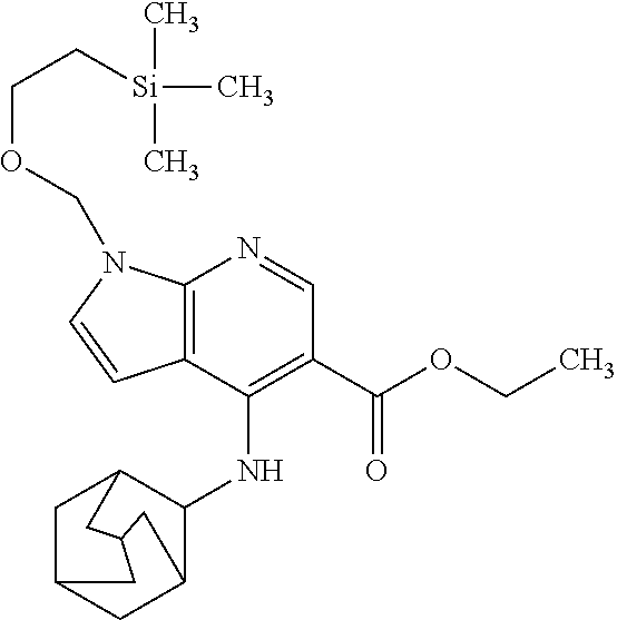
C1C2CC3C(NC4=C(C(OCC)=O)C=NC5=C4C=CN5COCC[Si](C)(C)C)C1CC(C3)C2
